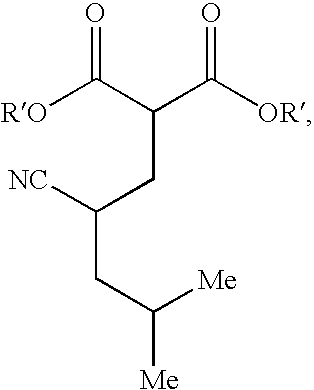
C(CC([Me])[Me])(CC(C([OR])=O)C([RO])=O)[NC]
